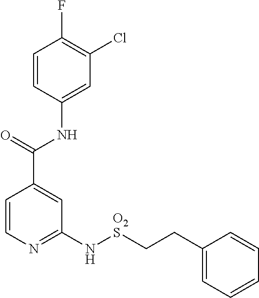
C1=CC(NC(C2=CC(N[O2S]CCC3=CC=CC=C3)=NC=C2)=O)=CC(Cl)=C1F
